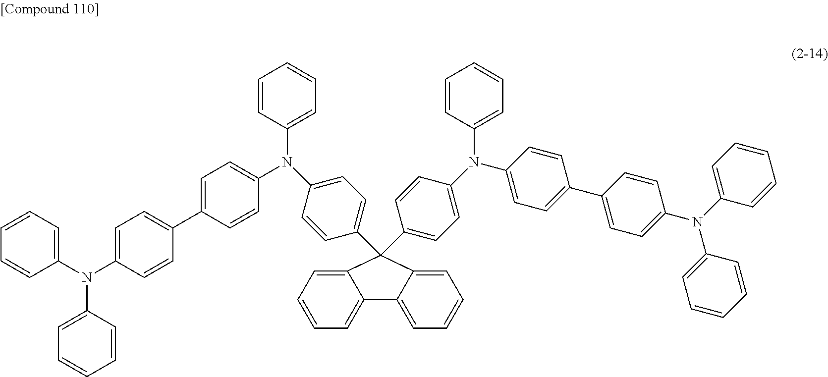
C1=CC=C(N(C2=CC=C(C3=CC=C(N(C4=CC=C(C5(C6=CC=C(N(C7=CC=CC=C7)C7=CC=C(C8=CC=C(N(C9=CC=CC=C9)C9=CC=CC=C9)C=C8)C=C7)C=C6)C6=CC=CC=C6C6=CC=CC=C65)C=C4)C4=CC=CC=C4)C=C3)C=C2)C2=CC=CC=C2)C=C1
